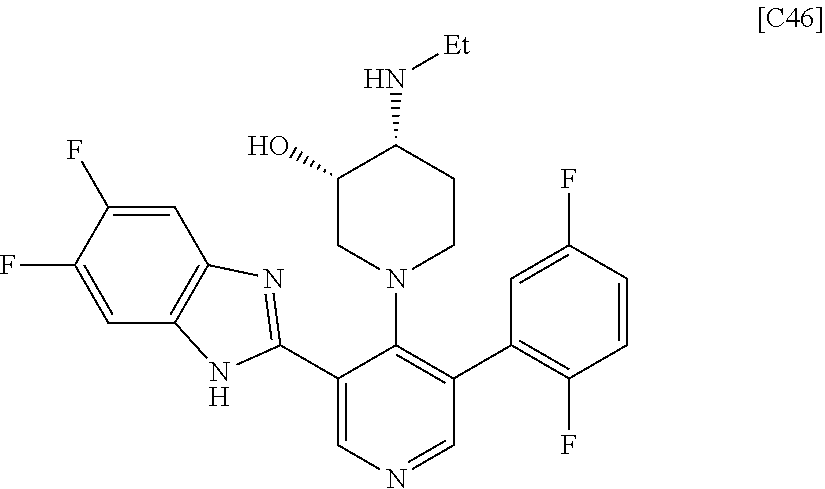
C1=C(F)C(F)=CC2=C1N=C(C1=CN=CC(C3=C(F)C=CC(F)=C3)=C1N1CCC(N[Et])C(O)C1)N2
